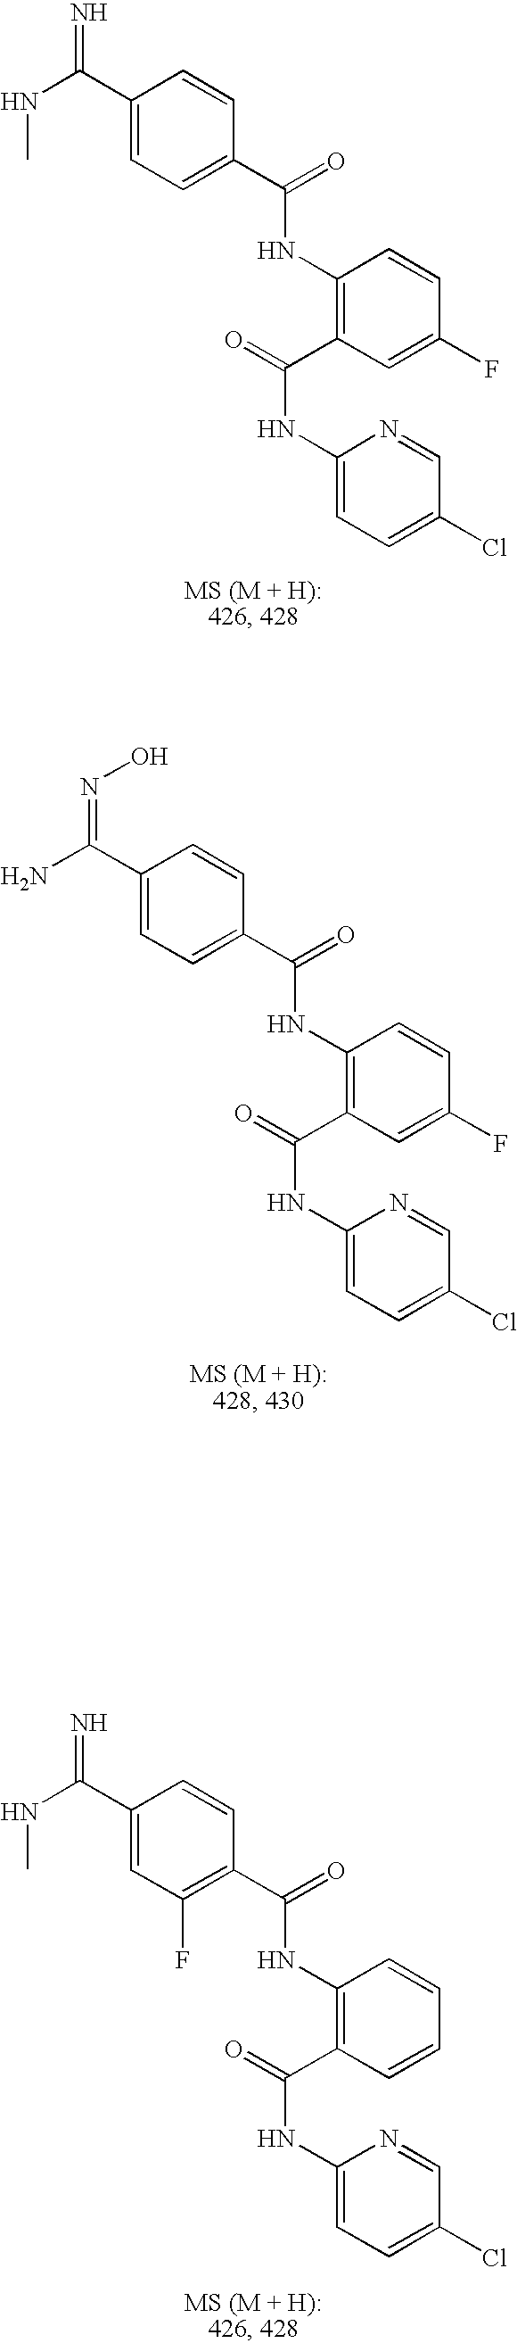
C1(C(=N)NC)=CC=C(C(=O)NC2=C(C(=O)NC3=CC=C(Cl)C=N3)C=C(F)C=C2)C=C1.C1(C(N)=NO)=CC=C(C(=O)NC2=C(C(=O)NC3=CC=C(Cl)C=N3)C=C(F)C=C2)C=C1.C1(C(NC)=N)=CC(F)=C(C(=O)NC2=C(C(=O)NC3=CC=C(Cl)C=N3)C=CC=C2)C=C1
